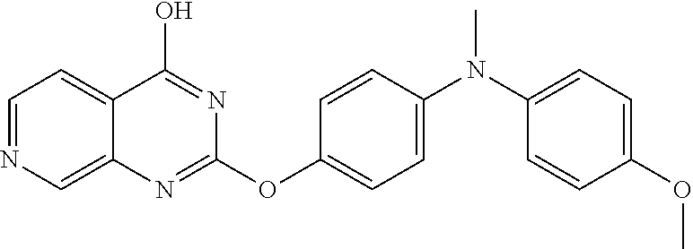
C1=NC=C2C(=C1)C(O)=NC(OC1=CC=C(N(C3=CC=C(OC)C=C3)C)C=C1)=N2
